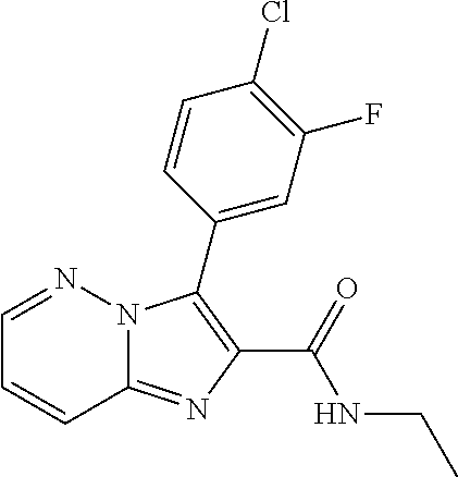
C12=NC(C(=O)NCC)=C(C3=CC(F)=C(Cl)C=C3)N1N=CC=C2
